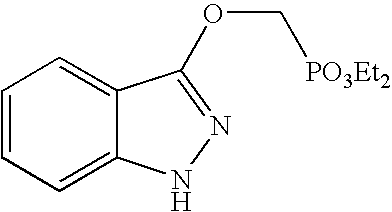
C1=CC=C2C(=C1)C(OC[PO3Et2])=NN2
